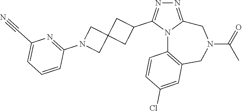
N1=C2N(C(C3CC4(C3)CN(C3=NC(C#N)=CC=C3)C4)=N1)C1=C(CN(C(=O)C)C2)C=C(Cl)C=C1
